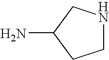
NC1CNCC1
